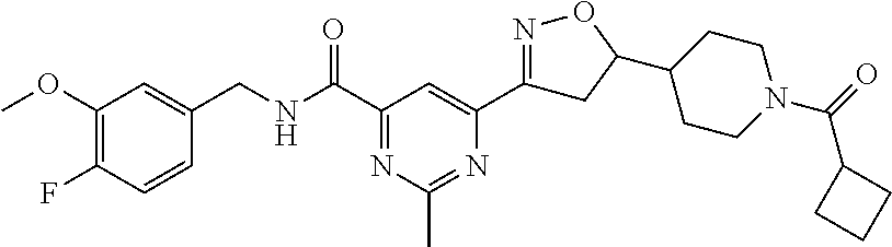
C1(OC)=C(F)C=CC(CNC(C2=NC(C)=NC(C3=NOC(C4CCN(C(=O)C5CCC5)CC4)C3)=C2)=O)=C1
